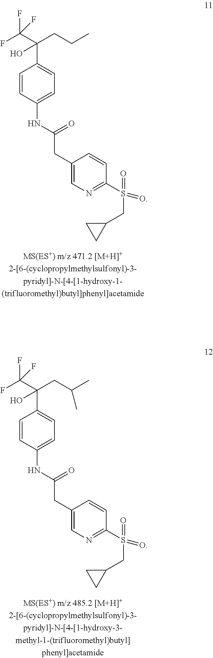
C1=CC(NC(CC2=CN=C(S(=O)(=O)CC3CC3)C=C2)=O)=CC=C1C(C(F)(F)F)(O)CCC.C1=CC(NC(CC2=CN=C(S(=O)(=O)CC3CC3)C=C2)=O)=CC=C1C(C(F)(F)F)(O)CC(C)C
